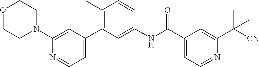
O1CCN(C2=CC(C3=C(C)C=CC(NC(C4=CC=NC(C([CN])(C)C)=C4)=O)=C3)=CC=N2)CC1
